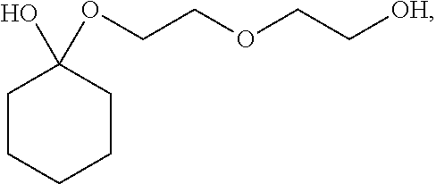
C1CCCCC1(O)OCCOCC[OH]
